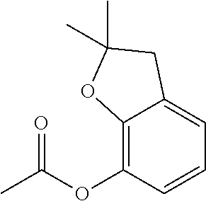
C12=C(OC(=O)C)C=CC=C1CC(C)(C)O2
